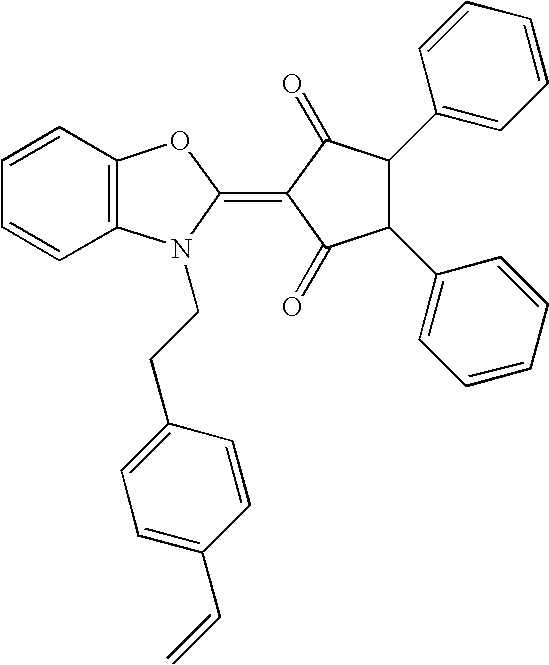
C1=CC2=C(C=C1)N(CCC1=CC=C(C=C)C=C1)C(=C1C(=O)C(C3=CC=CC=C3)C(C3=CC=CC=C3)C1=O)O2
